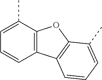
C1=C(C)C2=C(C=C1)C1=C(O2)C(C)=CC=C1
